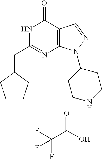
C(C(=O)O)(F)(F)F.C1(CC2=NC3=C(C(=O)N2)C=NN3C2CCNCC2)CCCC1
